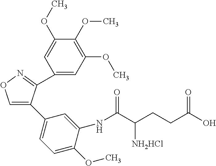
C1=C(C2=CC=C(OC)C(NC(C(CCC(O)=O)[NH2HCl])=O)=C2)C(C2=CC(OC)=C(OC)C(OC)=C2)=NO1
